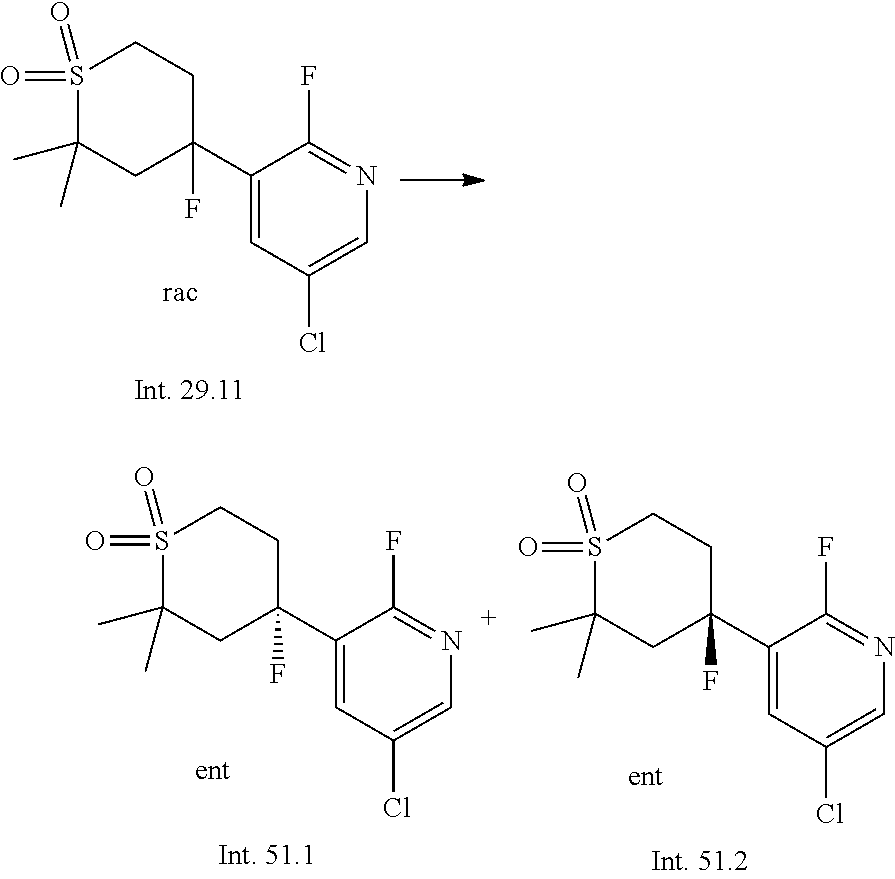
S1(=O)(=O)C(C)(C)CC(C2=CC(Cl)=CN=C2F)(F)CC1.S1(=O)(=O)C(C)(C)CC(C2=CC(Cl)=CN=C2F)(F)CC1.S1(=O)(=O)C(C)(C)CC(C2=CC(Cl)=CN=C2F)(F)CC1
